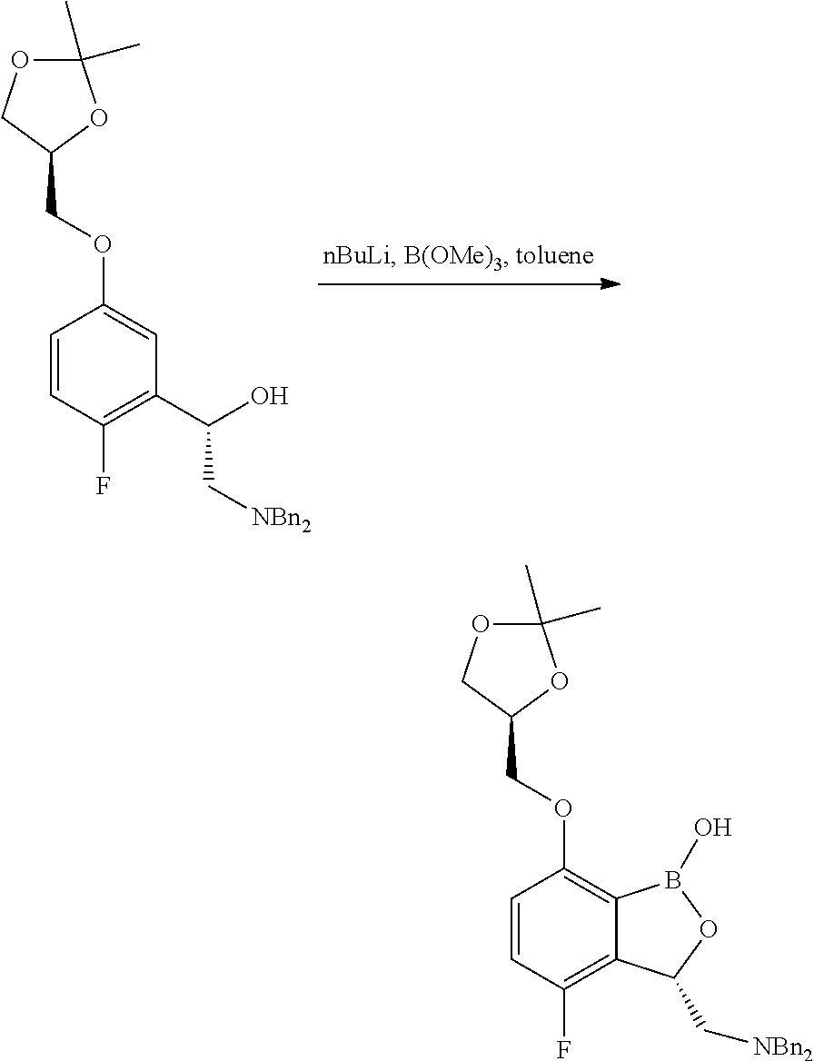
C1=CC(F)=C(C(O)C[NBn2])C=C1OCC1COC(C)(C)O1.C1=CC(F)=C2C(=C1OCC1COC(C)(C)O1)B(O)OC2C[NBn2]
